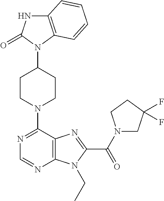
C12=C(C=CC=C1)N(C1CCN(C3=NC=NC4=C3N=C(C(N3CC(F)(F)CC3)=O)N4CC)CC1)C(=O)N2
